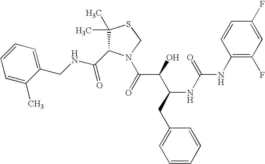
C(NCC1=CC=CC=C1C)(=O)C1C(C)(C)SCN1C(C(C(CC1=CC=CC=C1)NC(=O)NC1=C(F)C=C(F)C=C1)O)=O
